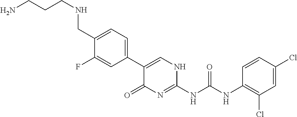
C(C1=CC=C(C2=CNC(NC(NC3=C(Cl)C=C(Cl)C=C3)=O)=NC2=O)C=C1F)NCCCN
